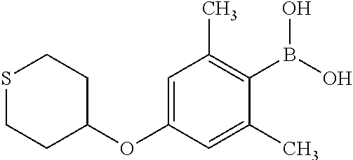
C1=C(OC2CCSCC2)C=C(C)C(B(O)O)=C1C
